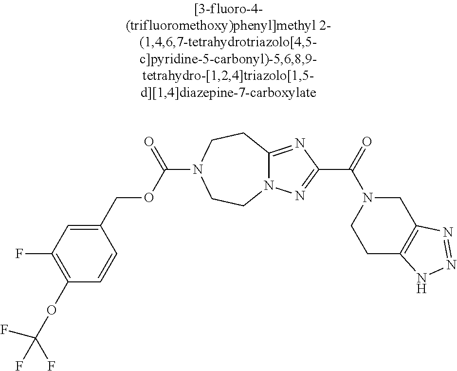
C1(OC(F)(F)F)=C(F)C=C(COC(=O)N2CCC3=NC(C(N4CCC5=C(C4)N=NN5)=O)=NN3CC2)C=C1
